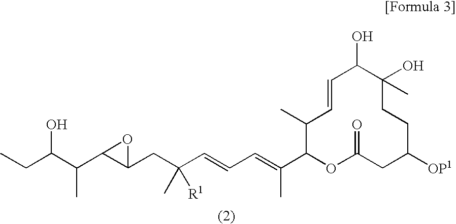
CCC(C(C1C(CC(C=CC=C(C)C2C(C)C=CC(O)C(O)(C)CCC([OP1])CC(=O)O2)(C)[R1])O1)C)O
